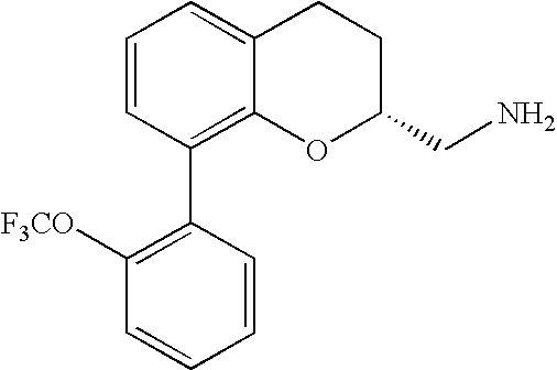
C1=CC(C2=C([F3CO])C=CC=C2)=C2C(=C1)CCC(CN)O2
